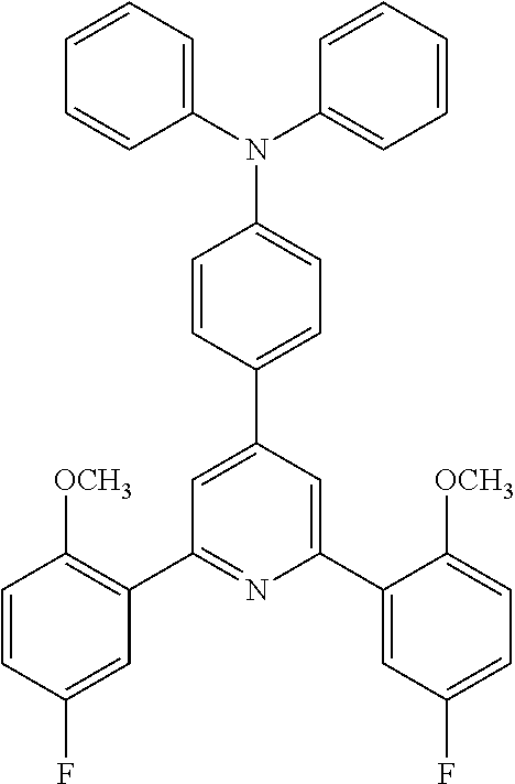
C1=CC(F)=CC(C2=NC(C3=CC(F)=CC=C3[OCH3])=CC(C3=CC=C(N(C4=CC=CC=C4)C4=CC=CC=C4)C=C3)=C2)=C1[OCH3]
